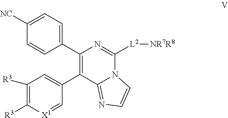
C1([NC])=CC=C(C2=C(C3=CC([R3])=C([R3])[X1]=C3)C3=NC=CN3C([L2][NR7R8])=N2)C=C1
